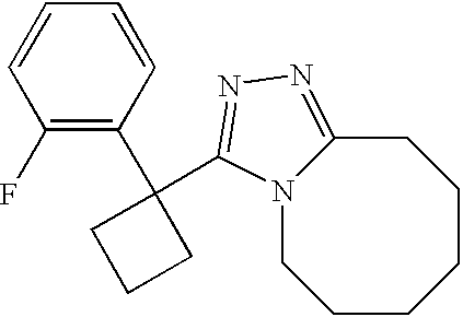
N12CCCCCCC1=NN=C2C1(C2=C(F)C=CC=C2)CCC1
